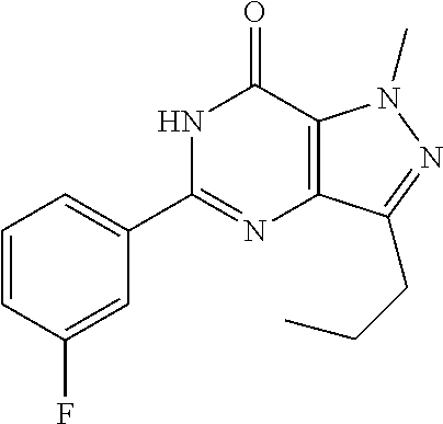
C1=CC(F)=CC(C2=NC3=C(C(=O)N2)N(C)N=C3CCC)=C1
